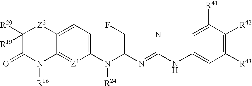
C1=C([R41])C([R42])=C([R43])C=C1NC(N)=NC(=CF)N(C1=CC=C2C(=[Z1]1)N([R16])C(=O)C([R20])([R19])[Z2]2)[R24]
